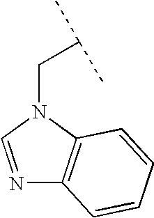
N1=CN(CC(C)C)C2=C1C=CC=C2
